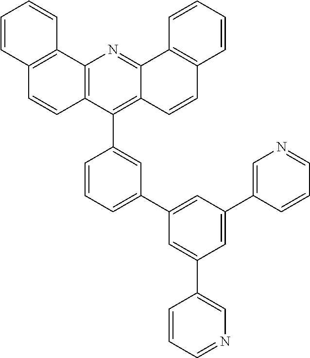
C12=C(C3=CC(C4=CC(C5=CN=CC=C5)=CC(C5=CN=CC=C5)=C4)=CC=C3)C3=C(N=C1C1=C(C=C2)C=CC=C1)C1=C(C=C3)C=CC=C1
